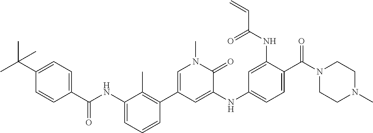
C1=CC(C(=O)NC2=CC=CC(C3=CN(C)C(=O)C(NC4=CC=C(C(N5CCN(C)CC5)=O)C(NC(=O)C=C)=C4)=C3)=C2C)=CC=C1C(C)(C)C
